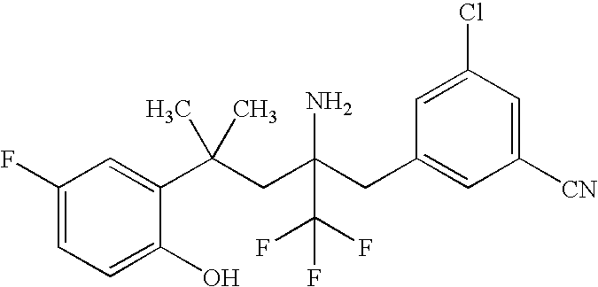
C1(F)=CC=C(O)C(C(CC(CC2=CC([CN])=CC(Cl)=C2)(N)C(F)(F)F)(C)C)=C1
